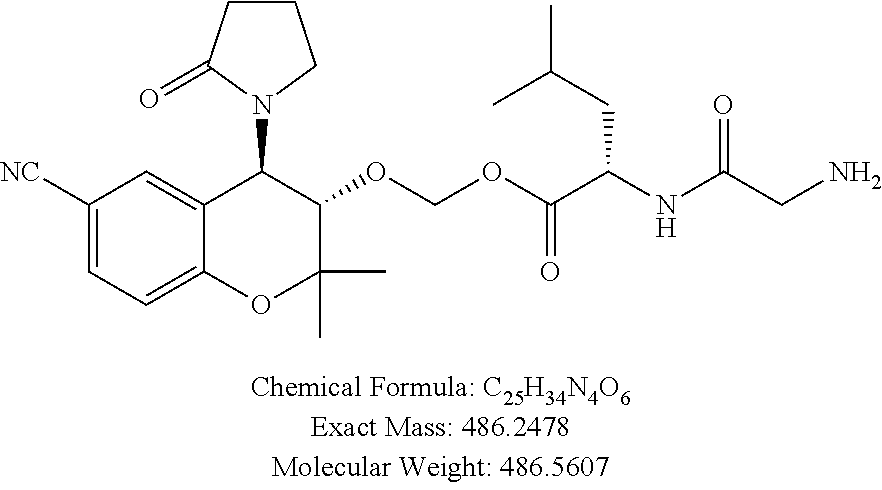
C1CC(=O)N(C2C3=CC([NC])=CC=C3OC(C)(C)C2OCOC(C(NC(CN)=O)CC(C)C)=O)C1
